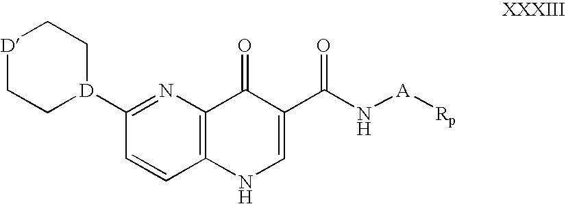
C1=CC2=C(N=C1[D]1CC[D]CC1)C(=O)C(C(N[A][Rp])=O)=CN2
